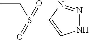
C1(S(CC)(=O)=O)=CNN=N1
